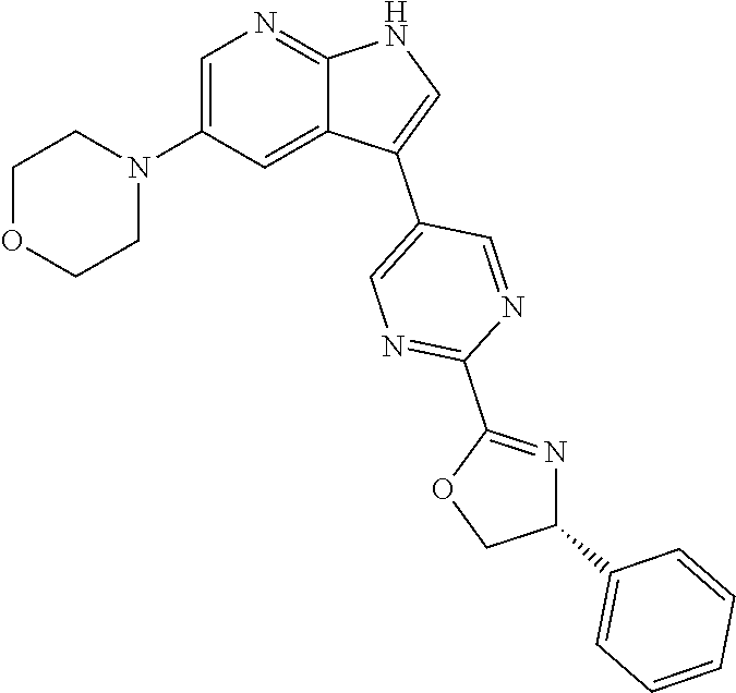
C1=C(N2CCOCC2)C=C2C(=N1)NC=C2C1=CN=C(C2=NC(C3=CC=CC=C3)CO2)N=C1
